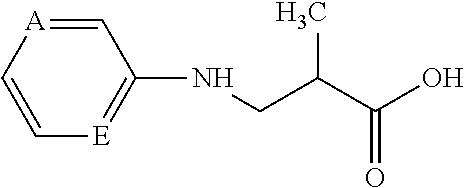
C1=[A]C=C[E]=C1NCC(C(O)=O)C
